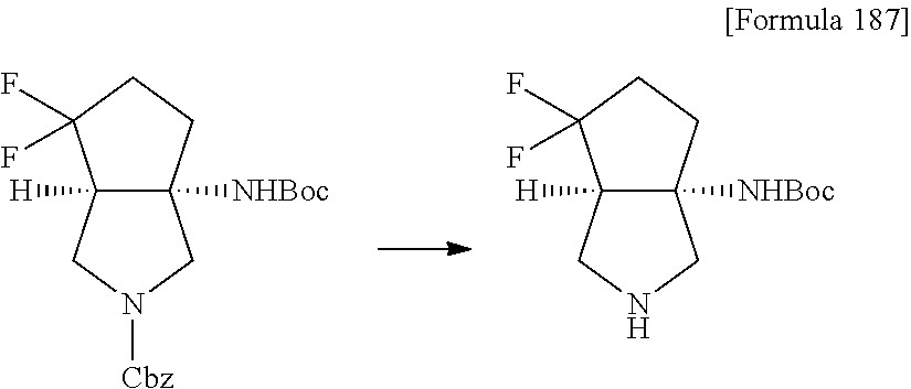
C12([H])C([NHBoc])(CCC1(F)F)CN([Cbz])C2.C12([H])C([NHBoc])(CCC1(F)F)CNC2
